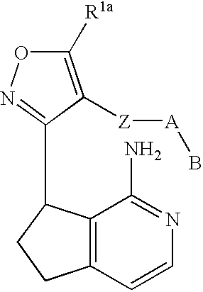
C1([R1a])=C([Z][A]B)C(C2C3=C(CC2)C=CN=C3N)=NO1
